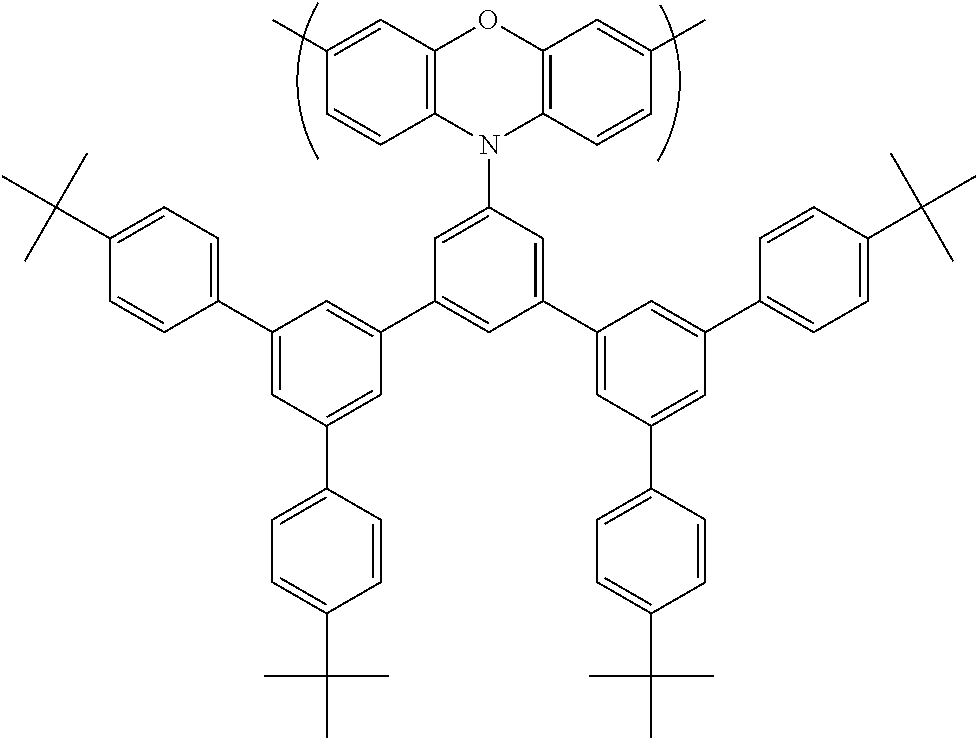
C12=C(C=C(C)C=C1)OC1=C(N2C2=CC(C3=CC(C4=CC=C(C(C)(C)C)C=C4)=CC(C4=CC=C(C(C)(C)C)C=C4)=C3)=CC(C3=CC(C4=CC=C(C(C)(C)C)C=C4)=CC(C4=CC=C(C(C)(C)C)C=C4)=C3)=C2)C=CC(C)=C1
